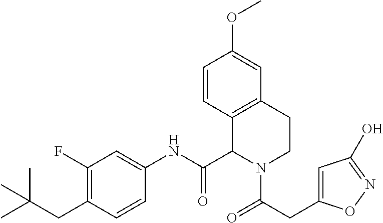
C1(F)=C(CC(C)(C)C)C=CC(NC(C2C3=C(CCN2C(=O)CC2=CC(O)=NO2)C=C(OC)C=C3)=O)=C1
